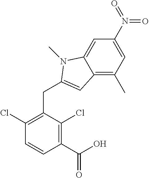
C1(C(O)=O)=C(Cl)C(CC2=CC3=C(C)C=C(N(=O)=O)C=C3N2C)=C(Cl)C=C1
